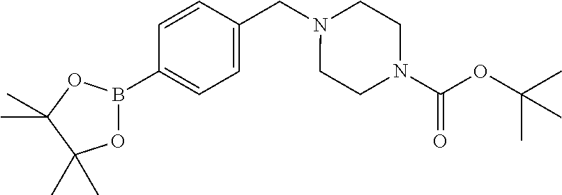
C1=CC(CN2CCN(C(OC(C)(C)C)=O)CC2)=CC=C1B1OC(C)(C)C(C)(C)O1
